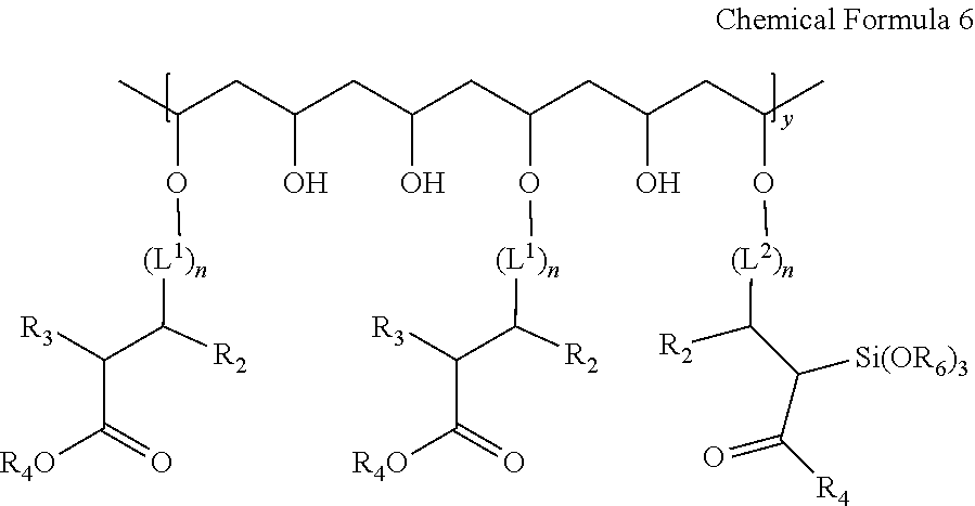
CC(CC(CC(CC(CC(CC(C)O[(L2)n]C([R2])C(C([R4])=O)[Si(OR6)3])O)O[(L1)n]C(C([R3])C(=O)[R4O])[R2])O)O)O[(L1)n]C(C([R3])C(=O)[R4O])[R2]
